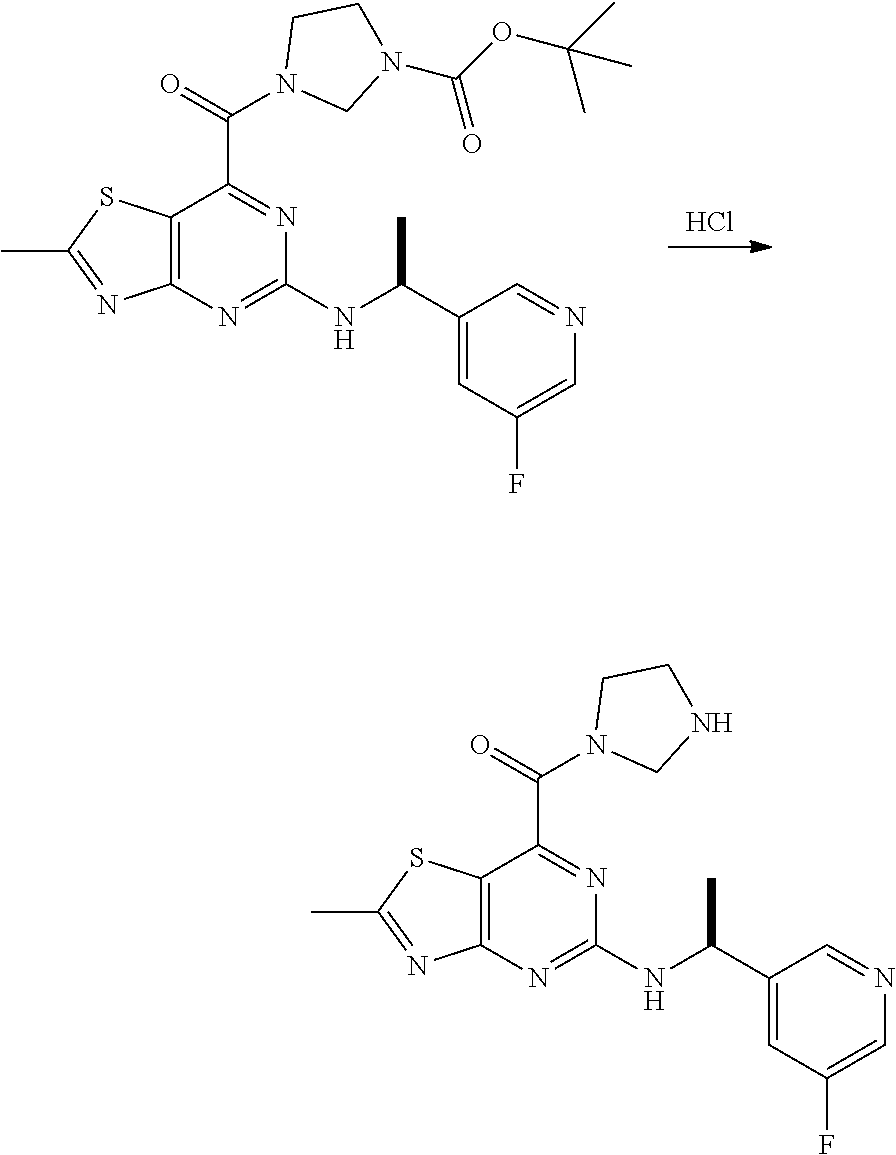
Cl.CC1=NC2=C(S1)C(C(=O)N1CN(C(OC(C)(C)C)=O)CC1)=NC(NC(C)C1=CC(F)=CN=C1)=N2.CC1=NC2=C(S1)C(C(=O)N1CNCC1)=NC(NC(C)C1=CC(F)=CN=C1)=N2
